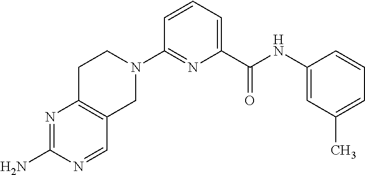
C1=CC=C(C(NC2=CC(C)=CC=C2)=O)N=C1N1CCC2=C(C1)C=NC(N)=N2
